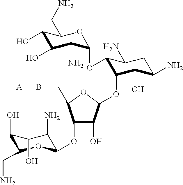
C1(O)C(O)C(N)C(OC2C(OC3C(O)C(OC4OC(CN)C(O)C(O)C4N)C(CB[A])O3)C(O)C(N)CC2N)OC1CN
